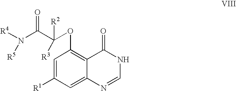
C1=C([R1])C=C2C(=C1OC(C(N([R4])[R5])=O)([R2])[R3])C(=O)NC=N2
